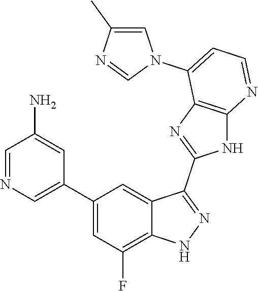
C1=NC=C(C2=CC(F)=C3C(=C2)C(C2=NC4=C(N2)N=CC=C4N2C=C(C)N=C2)=NN3)C=C1N
